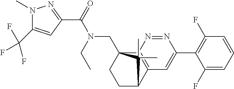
C1(C(=O)N(CC)CC23CCC(C4=C2N=NC(C2=C(F)C=CC=C2F)=C4)C3(C)C)=NN(C)C(C(F)(F)F)=C1
